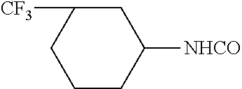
C1CC([NHCO])CC([CF3])C1
